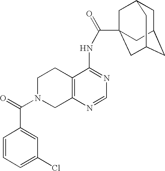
C1N(C(=O)C2=CC(Cl)=CC=C2)CC2=C(C1)C(NC(=O)C13CC4CC(CC(C1)C4)C3)=NC=N2
